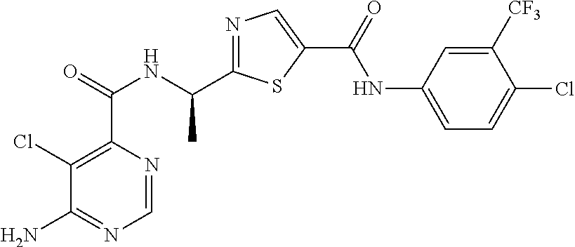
C1=NC(C(=O)NC(C2=NC=C(C(=O)NC3=CC=C(Cl)C([CF3])=C3)S2)C)=C(Cl)C(N)=N1
